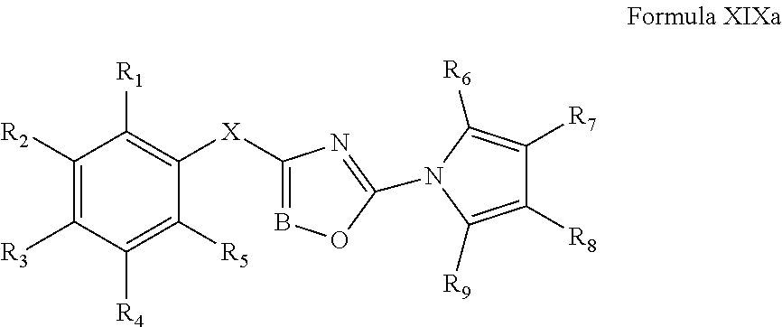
C1([R2])=C([R3])C([R4])=C([R5])C([X]C2=BOC(N3C([R6])=C([R7])C([R8])=C3[R9])=N2)=C1[R1]
